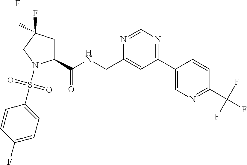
C1(C(NCC2=CC(C3=CN=C(C(F)(F)F)C=C3)=NC=N2)=O)CC(F)(CF)CN1S(C1=CC=C(F)C=C1)(=O)=O
